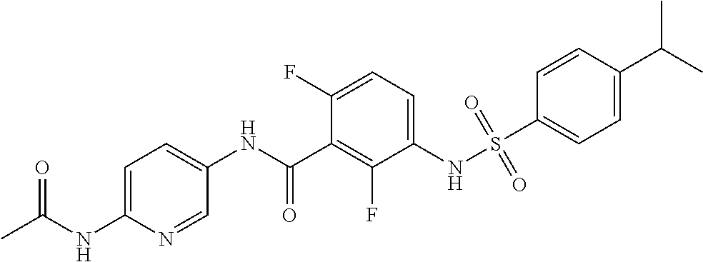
S(NC1=CC=C(F)C(C(NC2=CC=C(NC(C)=O)N=C2)=O)=C1F)(=O)(=O)C1=CC=C(C(C)C)C=C1
